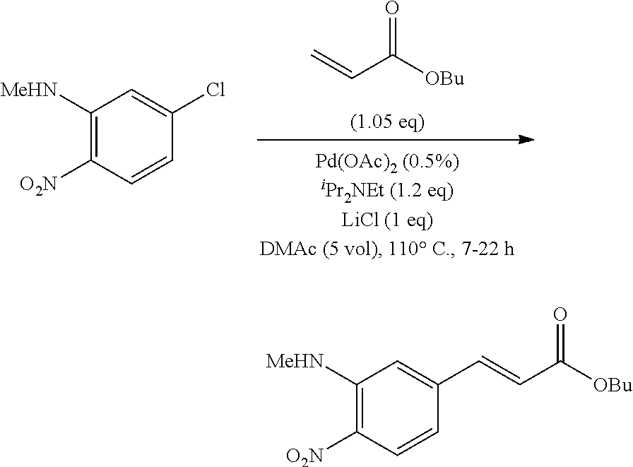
C1([MeHN])=C([O2N])C=CC(Cl)=C1.O=C([OBu])C=C.C1([MeHN])=C([O2N])C=CC(C=CC([OBu])=O)=C1
